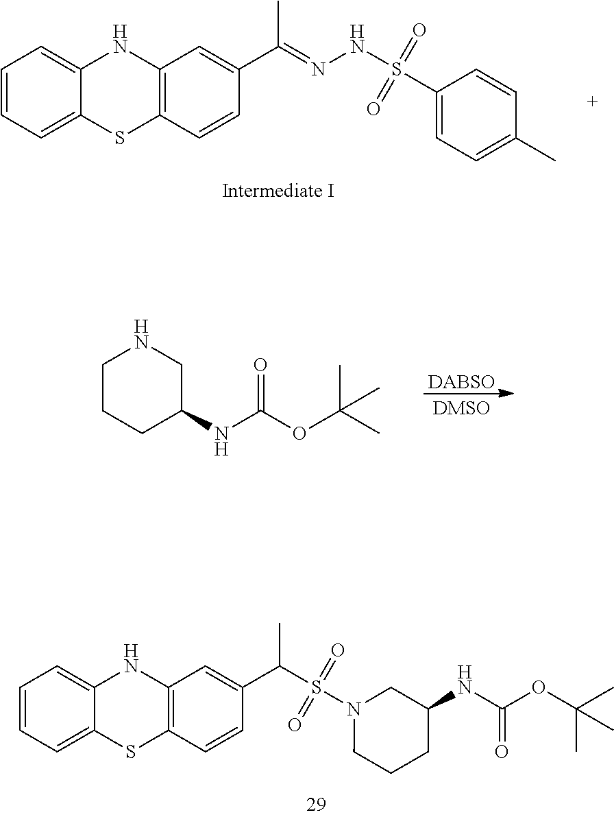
C1=CC=C2C(=C1)NC1=C(S2)C=CC(C(=NNS(=O)(=O)C2=CC=C(C)C=C2)C)=C1.C1=CC=C2C(=C1)NC1=C(S2)C=CC(C(C)S(=O)(=O)N2CCCC(NC(=O)OC(C)(C)C)C2)=C1.[DABSO].C1CCC(NC(=O)OC(C)(C)C)CN1
